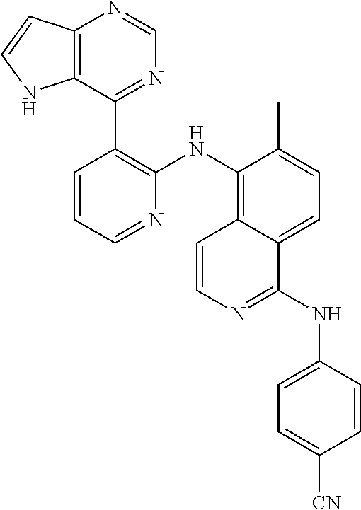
C12=C(C(C3=C(NC4=C5C(=CC=C4C)C(NC4=CC=C([CN])C=C4)=NC=C5)N=CC=C3)=NC=N1)NC=C2
